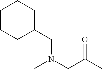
CN(CC(C)=O)CC1CCCCC1
